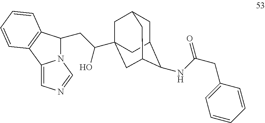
C(C12CC3CC(C1)C(NC(CC1=CC=CC=C1)=O)C(C2)C3)(CC1N2C(=CN=C2)C2=C1C=CC=C2)O
